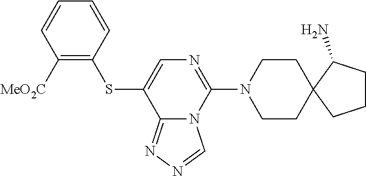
C1CN(C2=NC=C(SC3=C([MeO2C])C=CC=C3)C3=NN=CN23)CCC12C(N)CCC2
